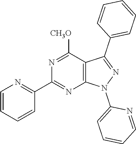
C12=C(C([CH3O])=NC(C3=NC=CC=C3)=N1)C(C1=CC=CC=C1)=NN2C1=CC=CC=N1
